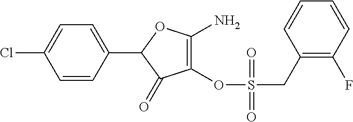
C1=CC(C2C(=O)C(OS(CC3=C(F)C=CC=C3)(=O)=O)=C(N)O2)=CC=C1Cl
